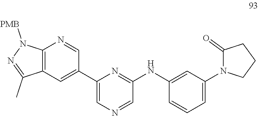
C1(C2=CC3=C(N=C2)N([PMB])N=C3C)=CN=CC(NC2=CC(N3C(=O)CCC3)=CC=C2)=N1
